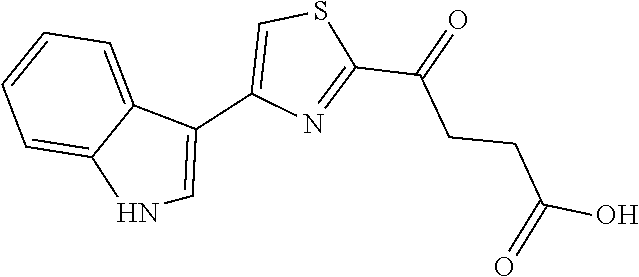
N1=C(C(=O)CCC(=O)O)SC=C1C1=CNC2=CC=CC=C12
